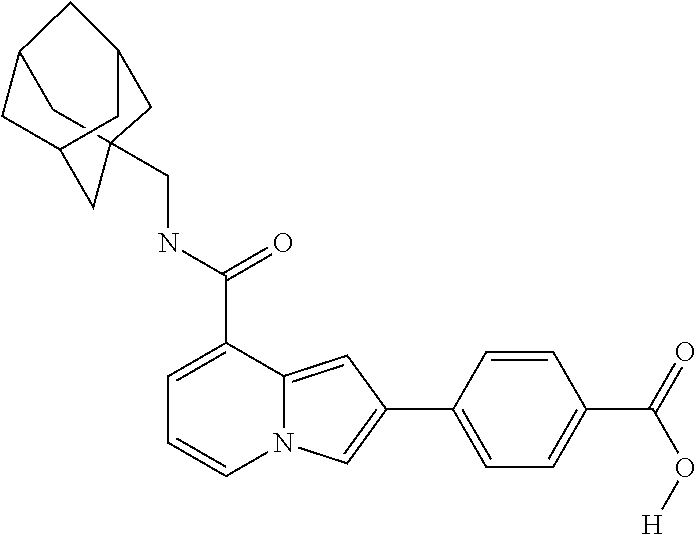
C1=C(C(NCC23CC4CC(C2)CC(C3)C4)=O)C2=CC(C3=CC=C(C(=O)O[H])C=C3)=CN2C=C1
